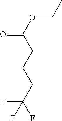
C(OC(CCCC(F)(F)F)=O)C
